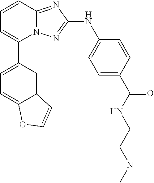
N12C(=NC(NC3=CC=C(C(NCCN(C)C)=O)C=C3)=N1)C=CC=C2C1=CC=C2C(=C1)C=CO2
